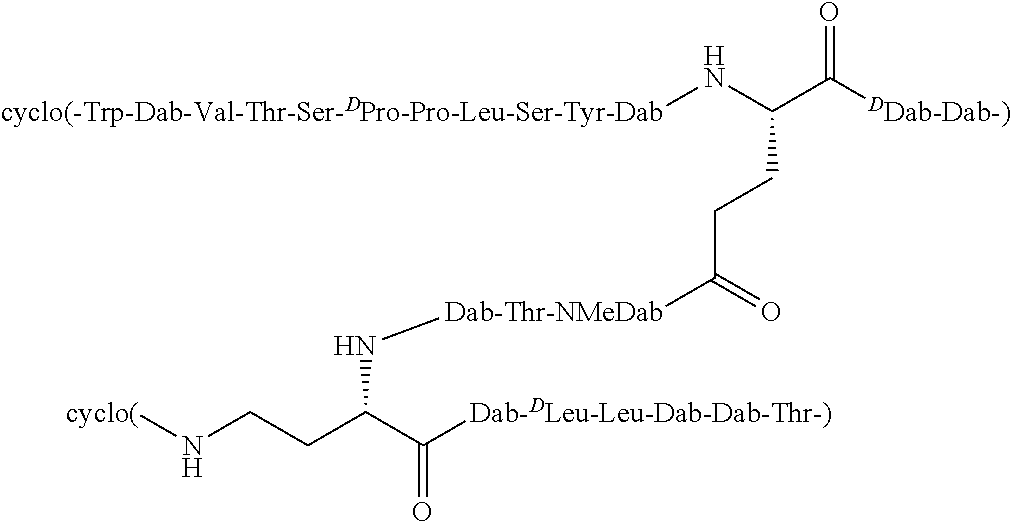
[cyclo(-Trp-Dab-Val-Thr-Ser-DPro-Pro-Leu-Ser-Tyr-Dab]NC(C([DDab-Dab-)])=O)CCC([Dab-Thr-NMeDab]NC(CCN[cyclo(])C([Dab-DLeu-Leu-Dab-Dab-Thr-)])=O)=O
